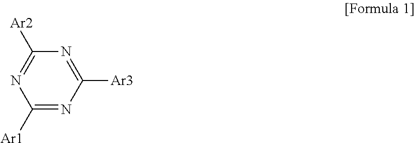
C1([Ar1])=NC([Ar3])=NC([Ar2])=N1
